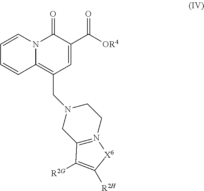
C1=CN2C(=C(CN3CC4=N(CC3)[X6]C([R2H])=C4[R2G])C=C(C([OR4])=O)C2=O)C=C1
